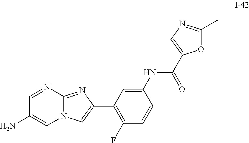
NC1=CN2C(=NC(C3=C(F)C=CC(NC(=O)C4=CN=C(C)O4)=C3)=C2)N=C1
